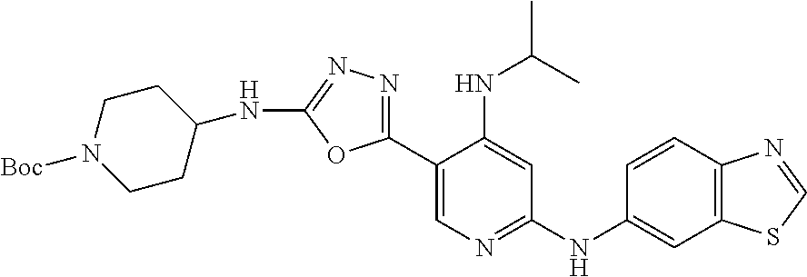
C1(C2=NN=C(NC3CCN([Boc])CC3)O2)=CN=C(NC2=CC3=C(C=C2)N=CS3)C=C1NC(C)C
